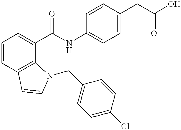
C1=CC2=C(C(C(NC3=CC=C(CC(O)=O)C=C3)=O)=C1)N(CC1=CC=C(Cl)C=C1)C=C2
